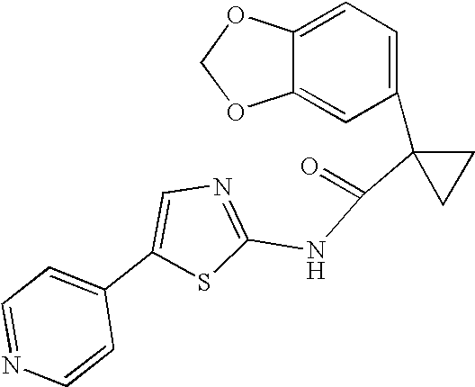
C1=C2C(=CC(C3(C(=O)NC4=NC=C(C5=CC=NC=C5)S4)CC3)=C1)OCO2
